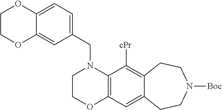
C1COC2=C(N1CC1=CC=C3C(=C1)OCCO3)C([cPr])=C1C(=C2)CCN([Boc])CC1
